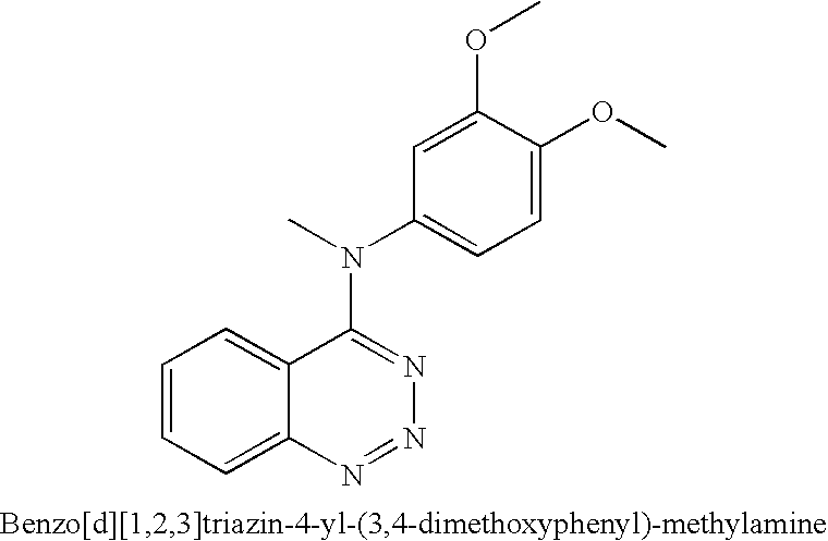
C1=CC=C2C(=C1)C(N(C)C1=CC=C(OC)C(OC)=C1)=NN=N2
